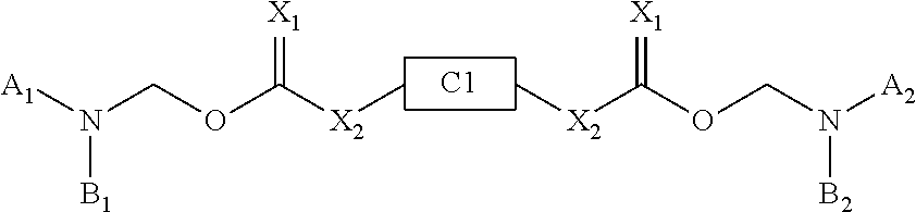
[C1].C[X2]C(OCN([B2])[A2])=[X1].C[X2]C(OCN([B1])[A1])=[X1]
